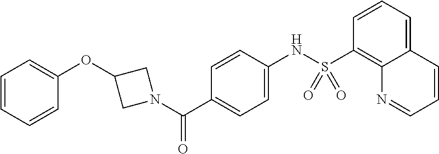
C1=CC=CC(OC2CN(C(C3=CC=C(NS(C4=C5C(=CC=C4)C=CC=N5)(=O)=O)C=C3)=O)C2)=C1
